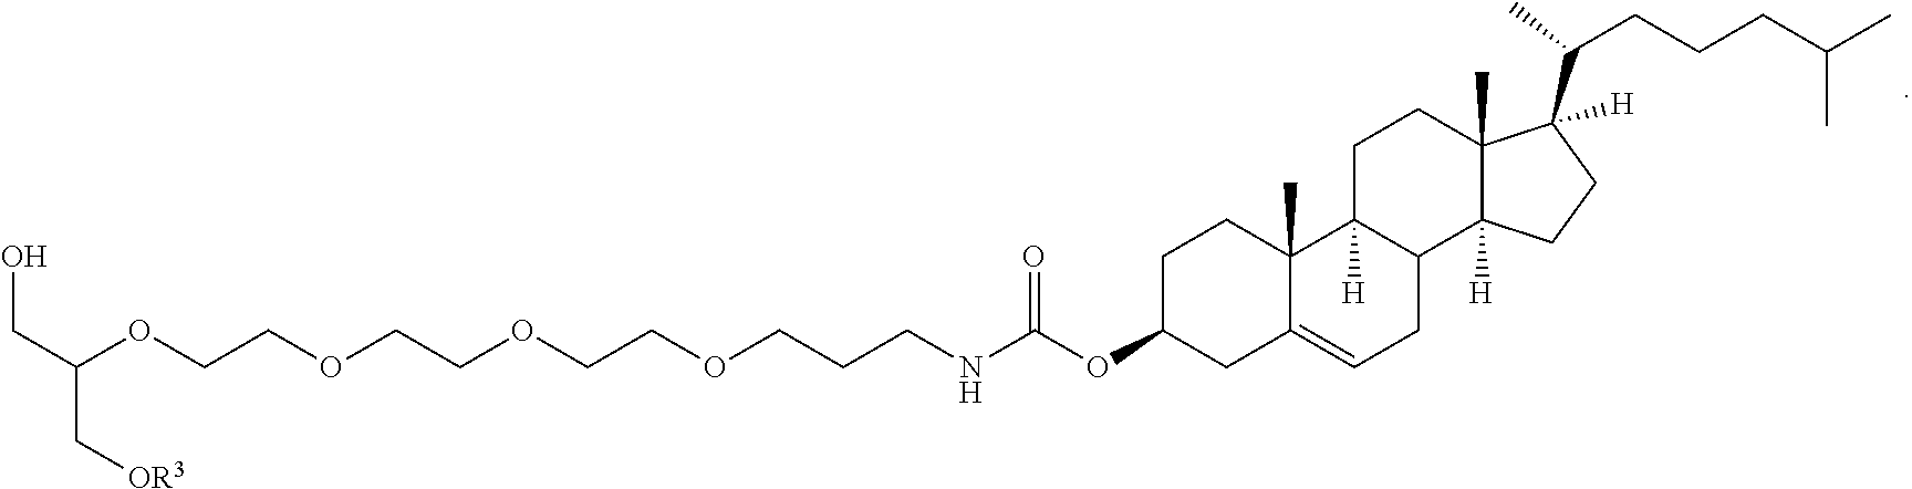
O(CCCNC(OC1CC2=CCC3C([H])(C2(C)CC1)CCC1(C)C3([H])CCC1(C(CCCC(C)C)C)[H])=O)CCOCCOCCOC(CO)C[OR3]
